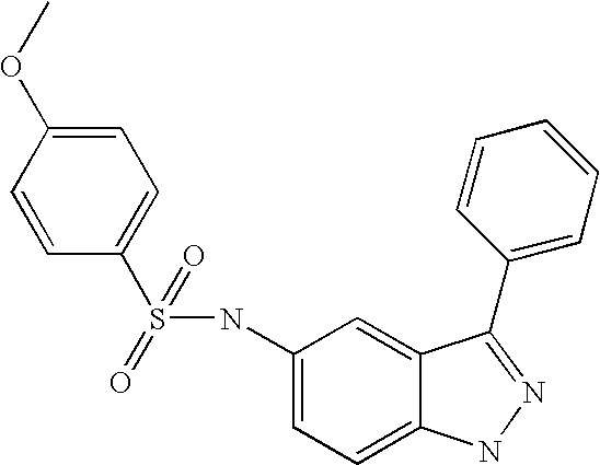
C1=CC(S(NC2=CC=C3C(=C2)C(C2=CC=CC=C2)=NN3)(=O)=O)=CC=C1OC
